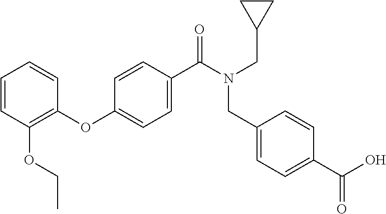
C1=CC(OCC)=C(OC2=CC=C(C(N(CC3CC3)CC3=CC=C(C(O)=O)C=C3)=O)C=C2)C=C1
